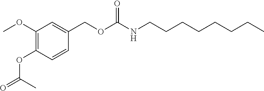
COC1=C(OC(=O)C)C=CC(COC(NCCCCCCCC)=O)=C1
